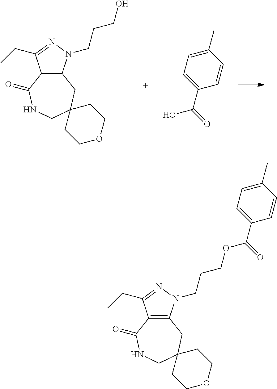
C12=C(N(CCCO)N=C1CC)CC1(CNC2=O)CCOCC1.C1(C)=CC=C(C(=O)O)C=C1.C12=C(N(CCCOC(C3=CC=C(C)C=C3)=O)N=C1CC)CC1(CNC2=O)CCOCC1
